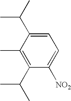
C1(C)=C(C(C)C)C([NO2])=CC=C1C(C)C
